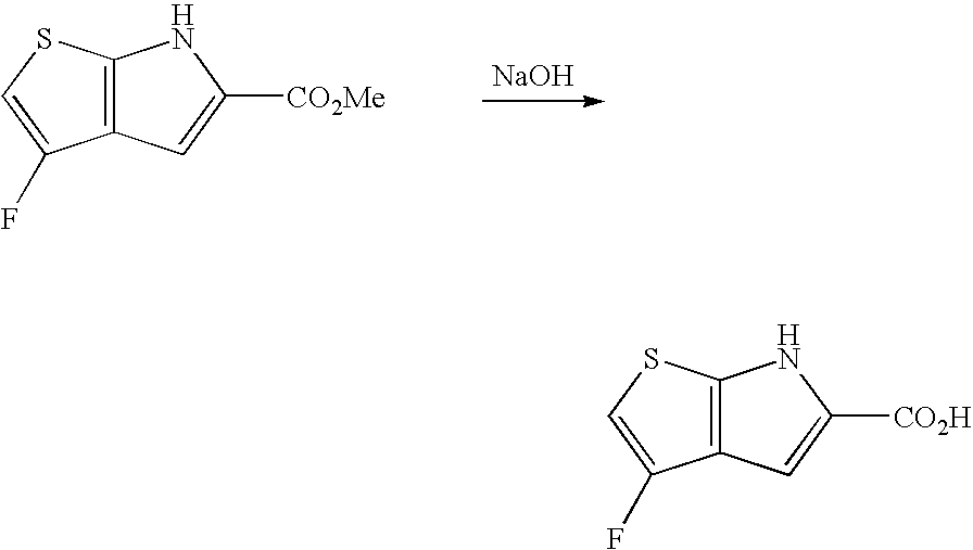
C12=C(SC=C1F)NC([CO2Me])=C2.[NaOH].C12=C(SC=C1F)NC([CO2H])=C2
